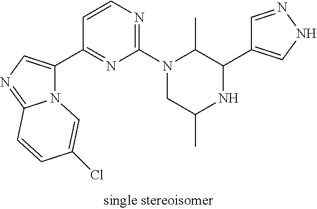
N12C(C3=NC(N4CC(C)NC(C5=CNN=C5)C4C)=NC=C3)=CN=C1C=CC(Cl)=C2
